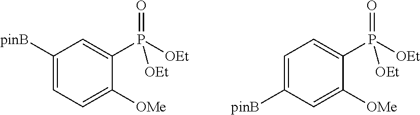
C1([pinB])=CC=C([OMe])C(P([OEt])(=O)[OEt])=C1.C1=C([pinB])C=C([OMe])C(P([OEt])(=O)[OEt])=C1
